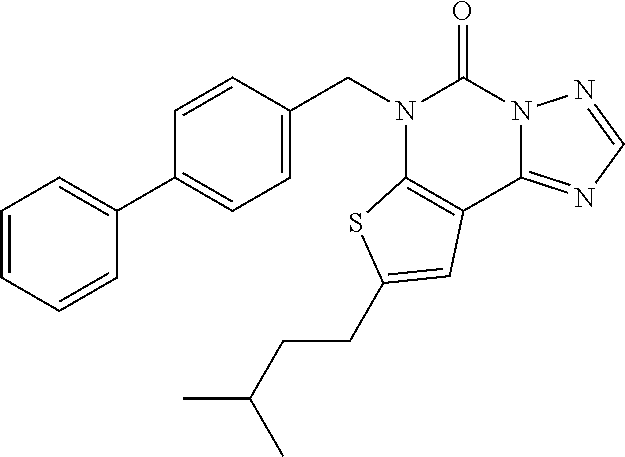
C1=C(CN2C3=C(C4=NC=NN4C2=O)C=C(CCC(C)C)S3)C=CC(C2=CC=CC=C2)=C1
